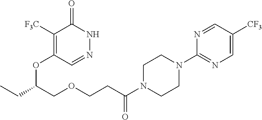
C1=C([CF3])C=NC(N2CCN(C(CCOCC(CC)OC3=C([F3C])C(=O)NN=C3)=O)CC2)=N1
